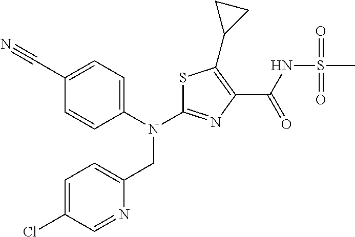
N(C1=NC(C(NS(C)(=O)=O)=O)=C(C2CC2)S1)(CC1=CC=C(Cl)C=N1)C1=CC=C(C#N)C=C1
